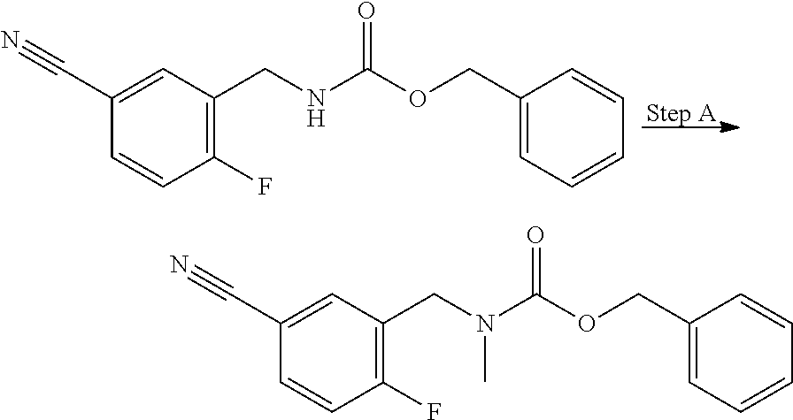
C1(F)=C(CNC(OCC2=CC=CC=C2)=O)C=C(C#N)C=C1.C1(F)=C(CN(C(OCC2=CC=CC=C2)=O)C)C=C(C#N)C=C1
